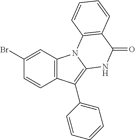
C1(Br)=CC2=C(C=C1)C(C1=CC=CC=C1)=C1N2C2=C(C(=O)N1)C=CC=C2
